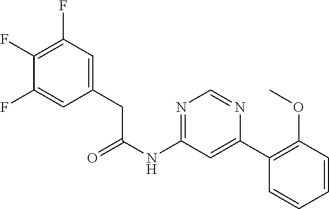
C(NC1=NC=NC(C2=C(OC)C=CC=C2)=C1)(CC1=CC(F)=C(F)C(F)=C1)=O
